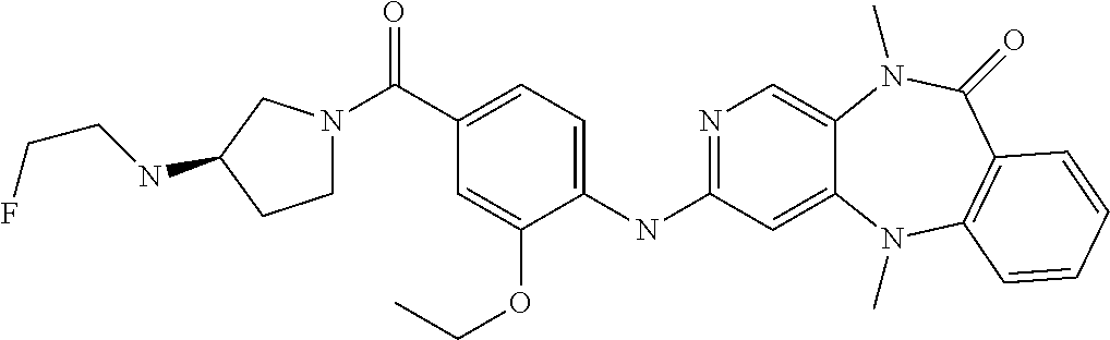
C1(NC2=NC=C3C(=C2)N(C)C2=C(C(=O)N3C)C=CC=C2)=CC=C(C(=O)N2CCC(NCCF)C2)C=C1OCC
